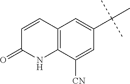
C1=CC2=C(NC1=O)C([CN])=CC(C(C)(C)C)=C2
